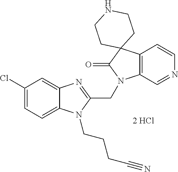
C12=C(C=NC=C1)N(CC1=NC3=CC(Cl)=CC=C3N1CCCC#N)C(=O)C21CCNCC1
